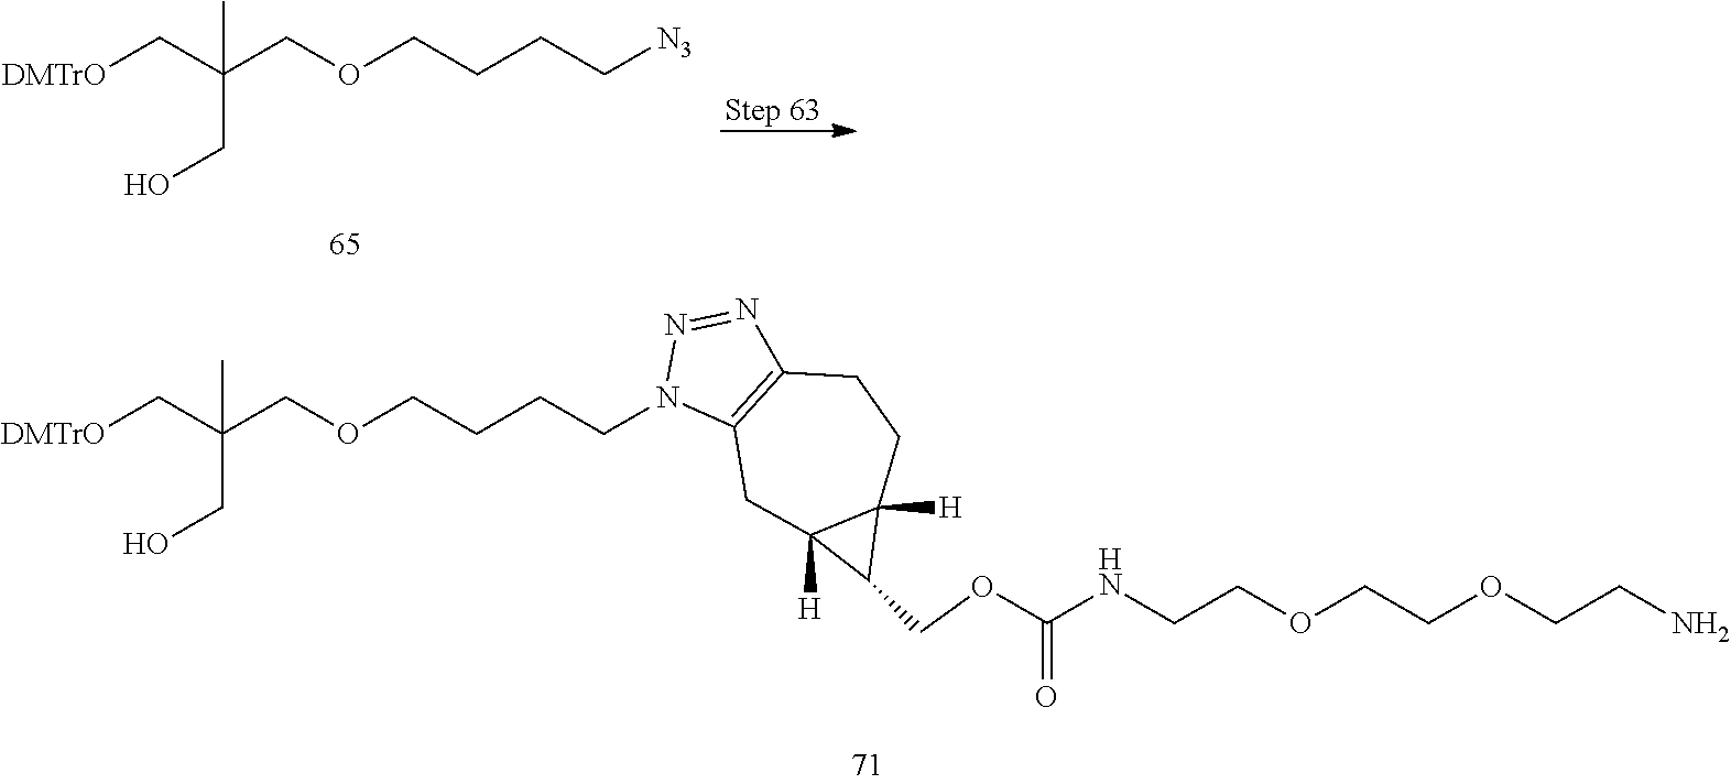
[DMTrO]CC(COCCCCN1C2=C(N=N1)CCC1([H])C([H])(C2)C1COC(NCCOCCOCCN)=O)(C)CO.[DMTrO]CC(COCCCC[N3])(C)CO
